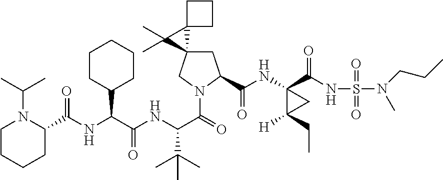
N(C(C(NC(C(=O)N1CC2(CC1C(=O)NC1(C(=O)NS(=O)(=O)N(C)CCC)C([H])(CC)C1)C1(C2(C)C)CCC1)C(C)(C)C)=O)C1CCCCC1)C(=O)C1N(C(C)C)CCCC1
